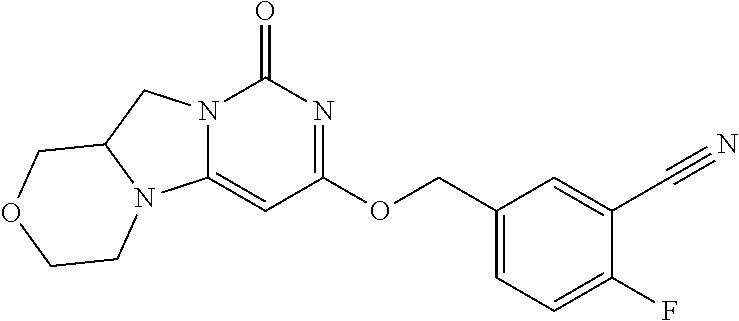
C1(COC2=NC(=O)N3C(=C2)N2C(C3)COCC2)=CC=C(F)C(C#N)=C1
